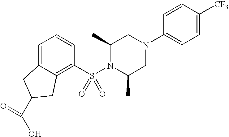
[CF3]C1=CC=C(N2CC(C)N(S(C3=C4C(=CC=C3)CC(C(O)=O)C4)(=O)=O)C(C)C2)C=C1
